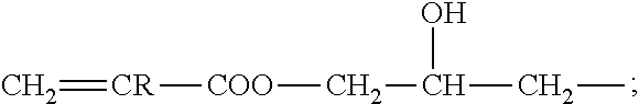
C=[CR][COO]CC(CC)O
